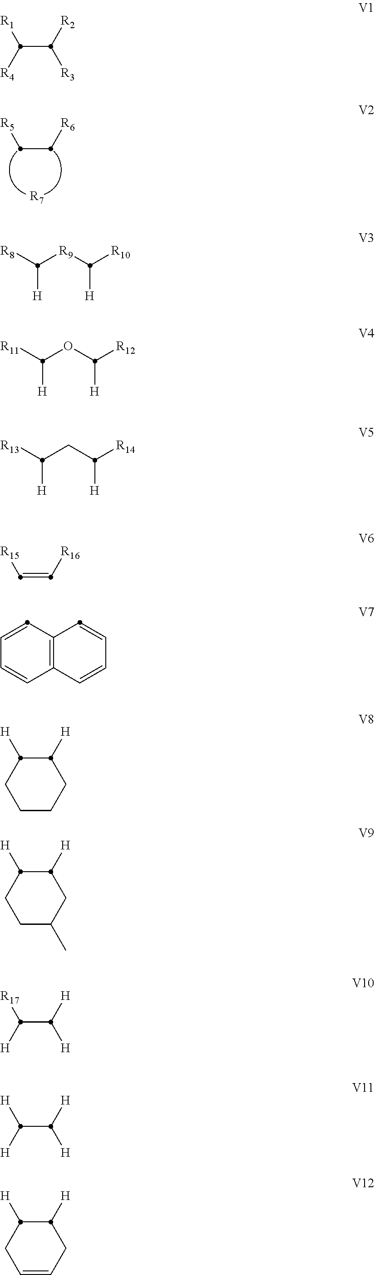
[R6]CC[R5].[R7].[R2]C([R3])C([R4])[R1].[R8]C([R9]C([R10])[H])[H].[R11]C(OC([R12])[H])[H].[R13]C(CC([R14])[H])[H].[R16]C=C[R15].C12=C(C=CC=C1)C=CC=C2.C1CCCC([H])C1[H].C1CC(C)CC([H])C1[H].[H]C([R17])C([H])[H].[H]C([H])C([H])[H].C1C=CCC([H])C1[H]
